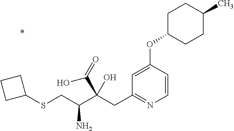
C1=CC(OC2CCC(C)CC2)=CC(CC(C(CSC2CCC2)N)(C(=O)O)O)=N1
